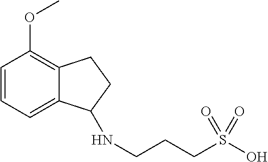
C1=CC=C2C(=C1OC)CCC2NCCCS(O)(=O)=O
